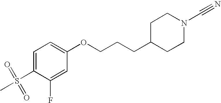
C1=C(S(C)(=O)=O)C(F)=CC(OCCCC2CCN(C#N)CC2)=C1
